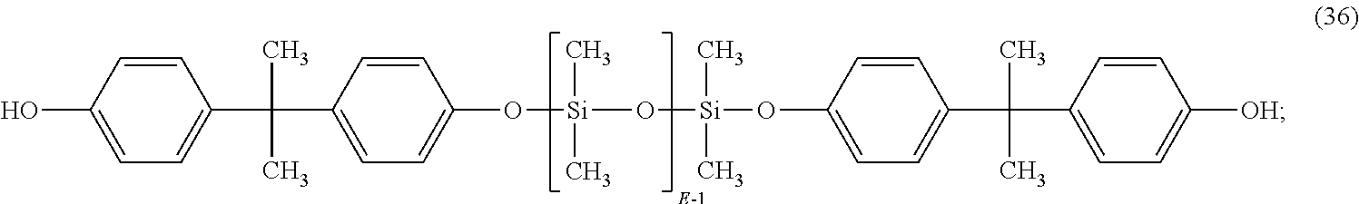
C1=C(C(C2=CC=C(O)C=C2)(C)C)C=CC(O[Si](O[Si](OC2=CC=C(C(C3=CC=C([OH])C=C3)(C)C)C=C2)(C)C)(C)C)=C1
